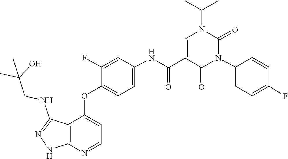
CC(C)N1C=C(C(NC2=CC=C(OC3=CC=NC4=C3C(NCC(C)(C)O)=NN4)C(F)=C2)=O)C(=O)N(C2=CC=C(F)C=C2)C1=O
